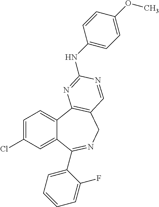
C1=C(Cl)C=C2C(=C1)C1=C(CN=C2C2=CC=CC=C2F)C=NC(NC2=CC=C(OC)C=C2)=N1
